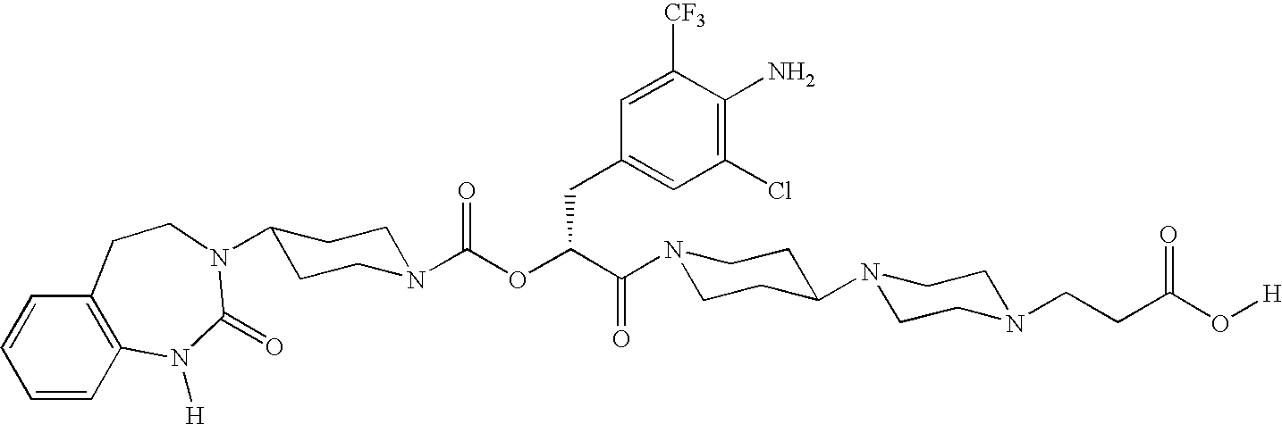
N1(C(C(OC(N2CCC(N3C(=O)N([H])C4=C(C=CC=C4)CC3)CC2)=O)CC2=CC(Cl)=C(N)C([CF3])=C2)=O)CCC(N2CCN(CCC(O[H])=O)CC2)CC1
